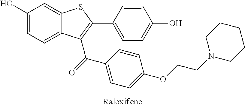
C1(O)=CC=C2C(=C1)SC(C1=CC=C(O)C=C1)=C2C(=O)C1=CC=C(OCCN2CCCCC2)C=C1
